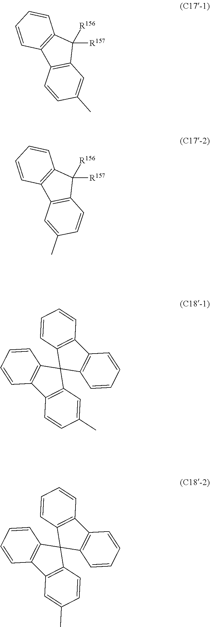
C12=C(C=CC(C)=C1)C1=C(C2([R156])[R157])C=CC=C1.C12=C(C=C(C)C=C1)C1=C(C2([R156])[R157])C=CC=C1.C12=C(C=CC(C)=C1)C1=C(C=CC=C1)C21C2=C(C=CC=C2)C2=C1C=CC=C2.C12=C(C=C(C)C=C1)C1=C(C=CC=C1)C21C2=C(C=CC=C2)C2=C1C=CC=C2
